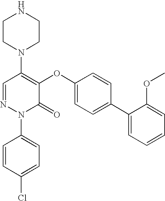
N1(C2=C(OC3=CC=C(C4=CC=CC=C4OC)C=C3)C(=O)N(C3=CC=C(Cl)C=C3)N=C2)CCNCC1
